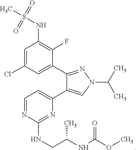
C1=C(Cl)C=C(C2=NN(C(C)C)C=C2C2=CC=NC(NCC(NC(OC)=O)C)=N2)C(F)=C1NS(C)(=O)=O
